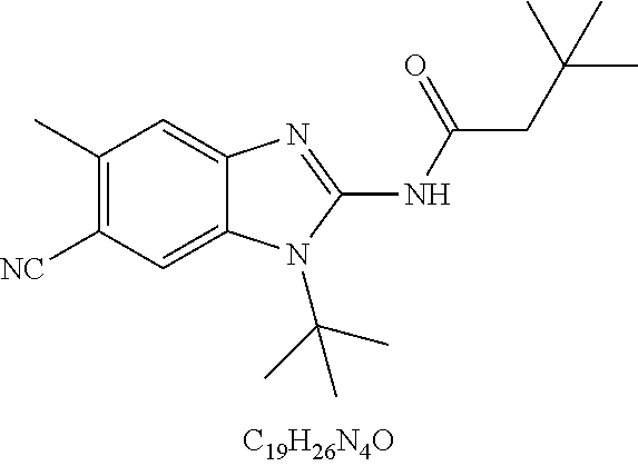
C1(C)=C([CN])C=C2C(=C1)N=C(NC(CC(C)(C)C)=O)N2C(C)(C)C
